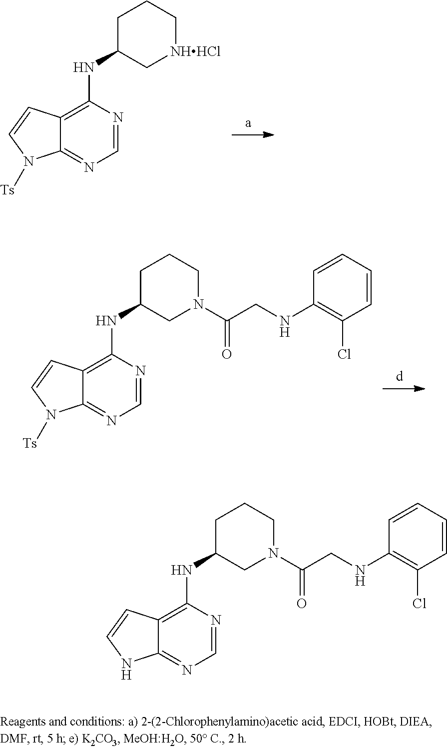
C1=NC(NC2C[NHHCl]CCC2)=C2C(=N1)N([Ts])C=C2.C1=NC(NC2CN(C(CNC3=C(Cl)C=CC=C3)=O)CCC2)=C2C(=N1)N([Ts])C=C2.C1=NC(NC2CN(C(CNC3=C(Cl)C=CC=C3)=O)CCC2)=C2C(=N1)NC=C2
